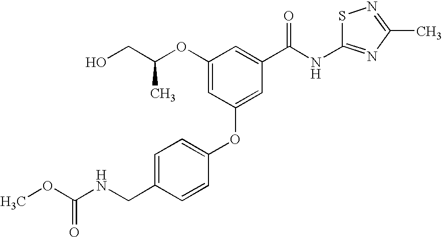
OCC(C)OC1=CC(OC2=CC=C(CNC(OC)=O)C=C2)=CC(C(NC2=NC(C)=NS2)=O)=C1
